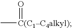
[C(C1C4alkyl)](=O)C
